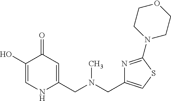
C1(O)=CNC(CN(CC2=CSC(N3CCOCC3)=N2)C)=CC1=O
